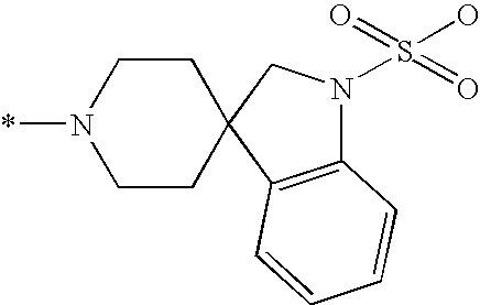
C1CC2(CCN1*)CN(S(=O)(=O)O)C1=C2C=CC=C1
